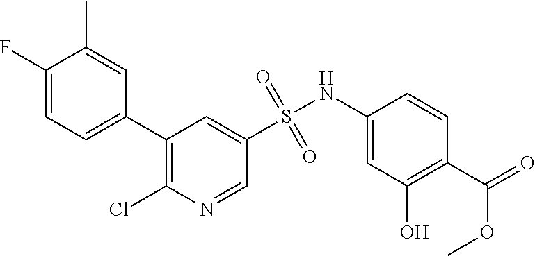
C1(C2=CC=C(F)C(C)=C2)=C(Cl)N=CC(S(NC2=CC(O)=C(C(=O)OC)C=C2)(=O)=O)=C1
